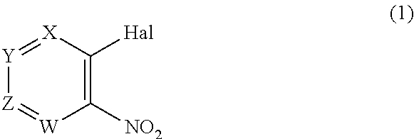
C1([NO2])=C([Hal])[X]=[Y][Z]=[W]1
